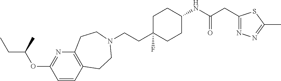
C12=C(C=CC(OC(CC)C)=N1)CCN(CCC1(F)CCC(NC(=O)CC3=NN=C(C)S3)CC1)CC2
